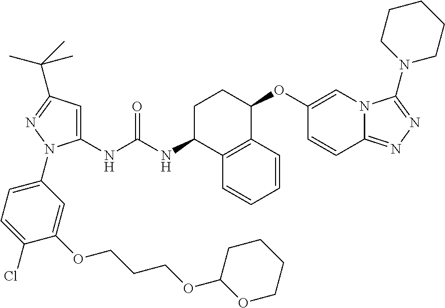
C1(NC(NC2C3=C(C(OC4=CN5C(=NN=C5N5CCCCC5)C=C4)CC2)C=CC=C3)=O)=CC(C(C)(C)C)=NN1C1=CC=C(Cl)C(OCCCOC2OCCCC2)=C1
